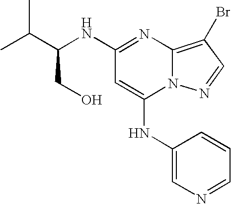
C1(NC(C(C)C)CO)=NC2=C(Br)C=NN2C(NC2=CN=CC=C2)=C1
